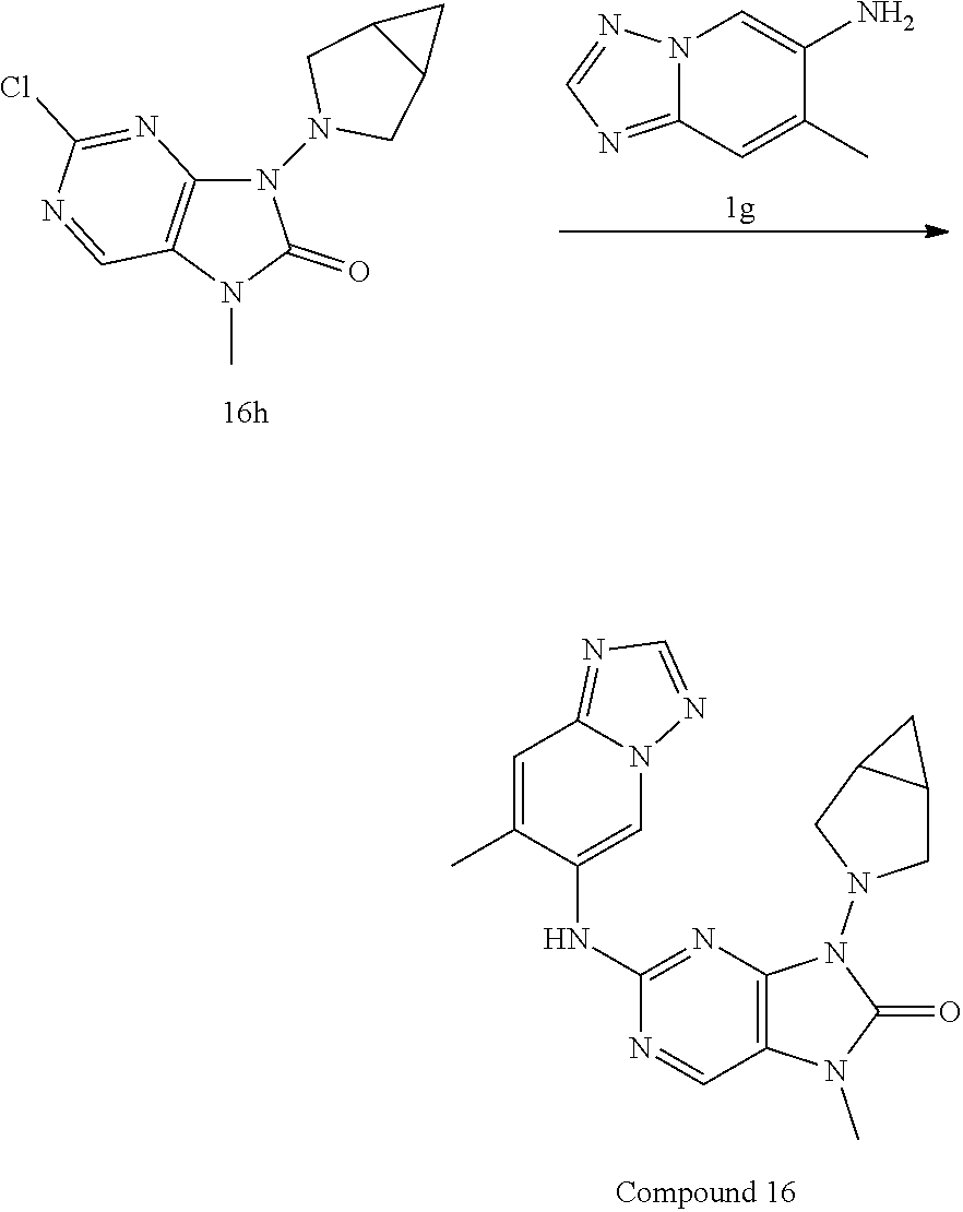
N1(N2CC3C(C2)C3)C2=C(C=NC(Cl)=N2)N(C)C1=O.N12C(=NC=N1)C=C(C)C(N)=C2.C1(NC2=CN3C(=NC=N3)C=C2C)=NC2=C(C=N1)N(C)C(=O)N2N1CC2C(C1)C2
